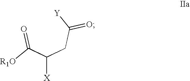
[Y]C(CC(C(=O)[R1O])[X])=O
